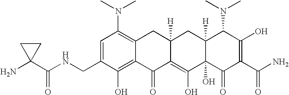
C1(CNC(C2(N)CC2)=O)=CC(N(C)C)=C2C(=C1O)C(=O)C1=C(O)C3(O)C([H])(CC1([H])C2)C(N(C)C)C(O)=C(C(N)=O)C3=O
